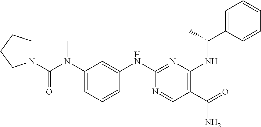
O=C(N(C1=CC=CC(NC2=NC(NC(C)C3=CC=CC=C3)=C(C(=O)N)C=N2)=C1)C)N1CCCC1
